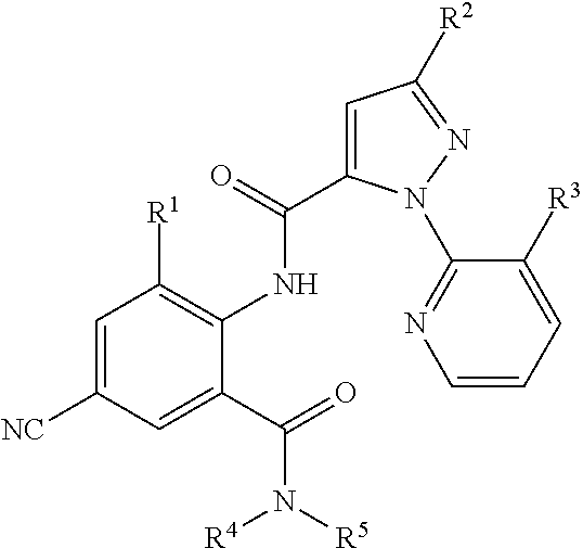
C1=C([NC])C=C(C(N([R4])[R5])=O)C(NC(C2=CC([R2])=NN2C2=NC=CC=C2[R3])=O)=C1[R1]
